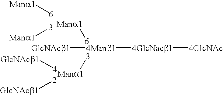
[Mana1][6].[3][Mana1].[4Manb1]([4GlcNacb1][4GlcNAc])[GlcNAcb1].[GlcNAcb1][4].[GlcNAcb1][2].[Mana1][6].[3][Mana1]
